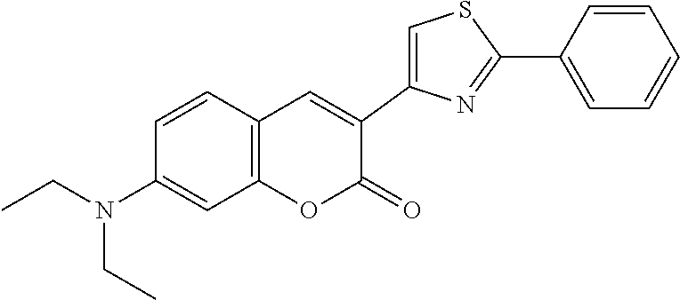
C12=C(C=CC(N(CC)CC)=C1)C=C(C1=CSC(C3=CC=CC=C3)=N1)C(=O)O2
